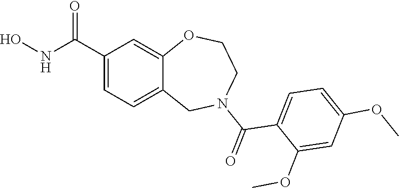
C1(C(NO)=O)=CC=C2C(=C1)OCCN(C(=O)C1=CC=C(OC)C=C1OC)C2
